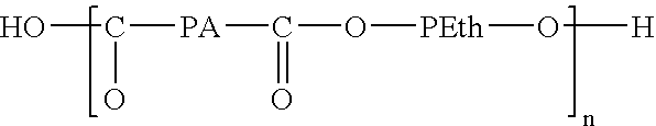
OC(O)[PA]C(=O)O[PEth]O[H]
